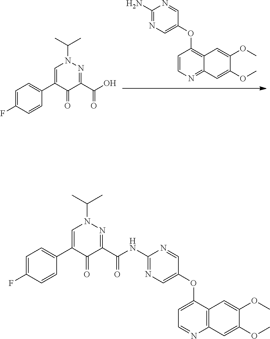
NC1=NC=C(OC2=C3C(=NC=C2)C=C(OC)C(OC)=C3)C=N1.C1=C(F)C=CC(C2=CN(C(C)C)N=C(C(O)=O)C2=O)=C1.C1=C(F)C=CC(C2=CN(C(C)C)N=C(C(NC3=NC=C(OC4=CC=NC5=C4C=C(OC)C(OC)=C5)C=N3)=O)C2=O)=C1
